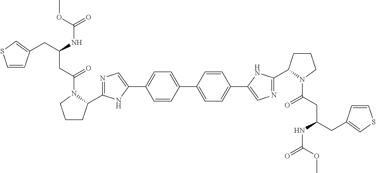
C1(C2=CC=C(C3=CN=C(C4CCCN4C(=O)CC(NC(OC)=O)CC4=CSC=C4)N3)C=C2)=CC=C(C2=CN=C(C3CCCN3C(=O)CC(NC(OC)=O)CC3=CSC=C3)N2)C=C1
